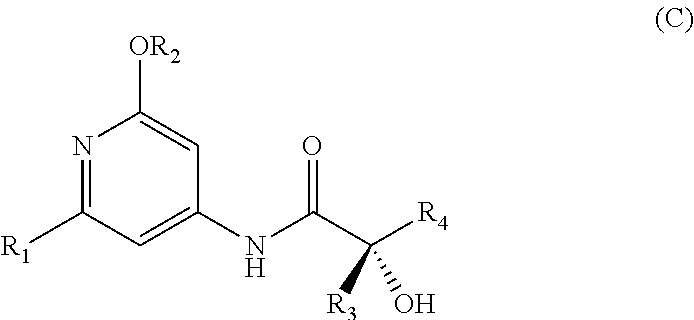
N1=C([R1])C=C(NC(C([R4])([R3])O)=O)C=C1[OR2]
